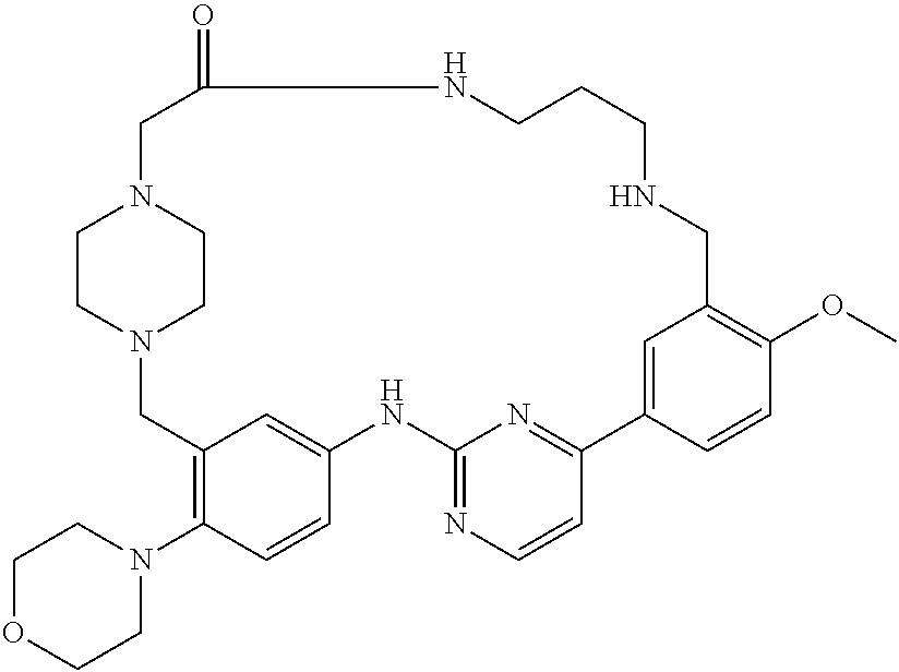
C1OCCN(C2=C3C=C(C=C2)NC2=NC=CC(=N2)C2=CC(=C(OC)C=C2)CNCCCNC(=O)CN2CCN(C3)CC2)C1
